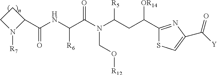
C1CN([R7])C1C(NC(C(N(C(CC(C1=NC(C([Y])=O)=CS1)[OR14])[R5])CO[R12])=O)[R6])=O
